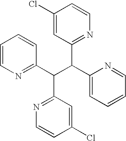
C(C(C1=CC=CC=N1)C1=NC=CC(Cl)=C1)(C1=NC=CC=C1)C1=NC=CC(Cl)=C1
